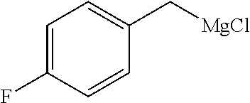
C1=C(F)C=CC(C[MgCl])=C1
